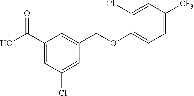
OC(C1=CC(Cl)=CC(COC2=CC=C([CF3])C=C2Cl)=C1)=O
